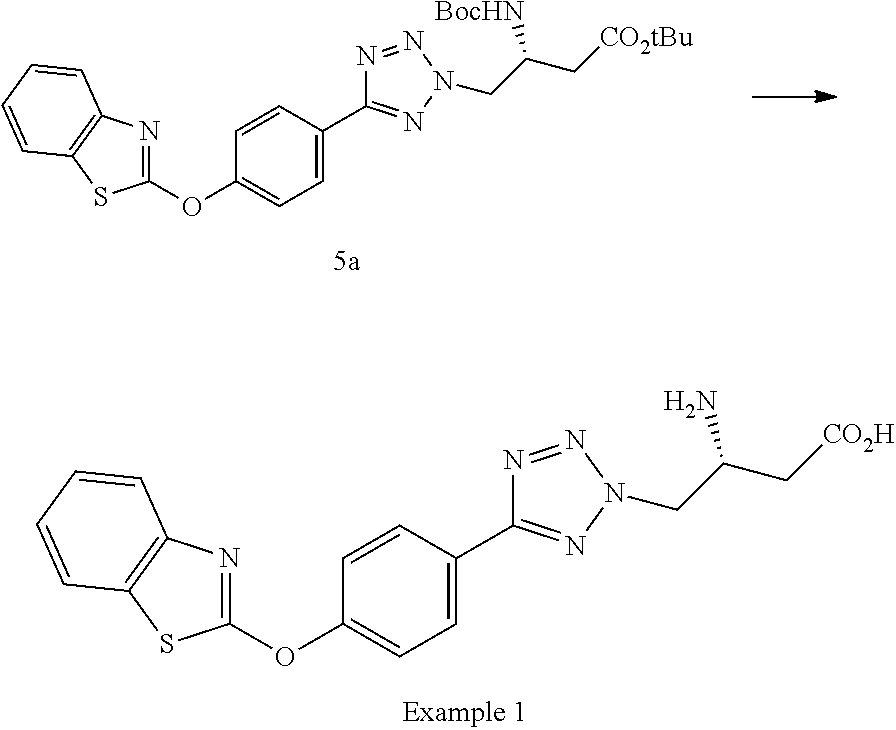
C1=C(C2=NN(CC(C[CO2tBu])[BocHN])N=N2)C=CC(OC2=NC3=C(S2)C=CC=C3)=C1.C1=C(C2=NN(CC(C[CO2H])N)N=N2)C=CC(OC2=NC3=C(S2)C=CC=C3)=C1
